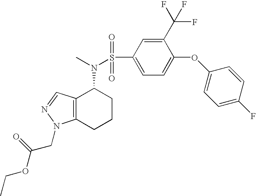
S(N(C)C1C2=C(CCC1)N(CC(OCC)=O)N=C2)(=O)(=O)C1=CC=C(OC2=CC=C(F)C=C2)C(C(F)(F)F)=C1
